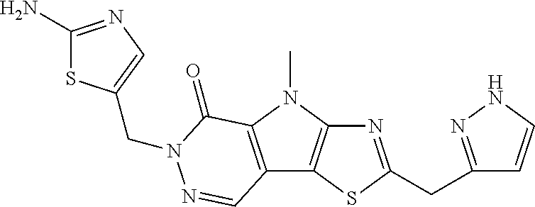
N1=C(CC2=NNC=C2)SC2=C1N(C)C1=C2C=NN(CC2=CN=C(N)S2)C1=O
